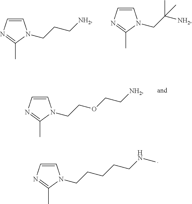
C1(C)=NC=CN1CCC[NH2].C1(C)=NC=CN1CC([NH2])(C)C.C1(C)=NC=CN1CCOCC[NH2].C1(C)=NC=CN1CCCCCNC
